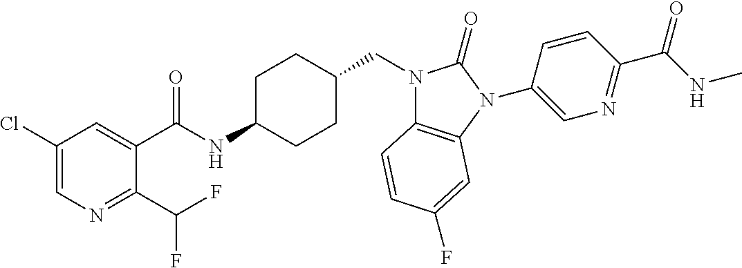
C1(Cl)=CN=C(C(F)F)C(C(NC2CCC(CN3C4=C(N(C5=CN=C(C(NC)=O)C=C5)C3=O)C=C(F)C=C4)CC2)=O)=C1
